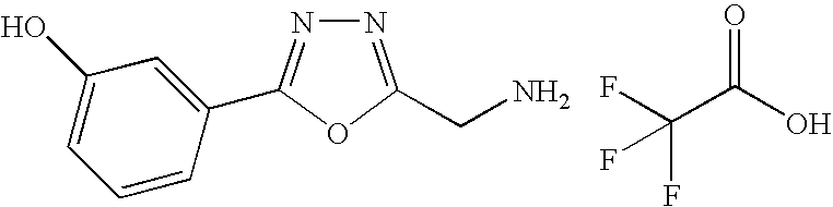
N1=C(CN)OC(C2=CC(O)=CC=C2)=N1.FC(C(O)=O)(F)F
